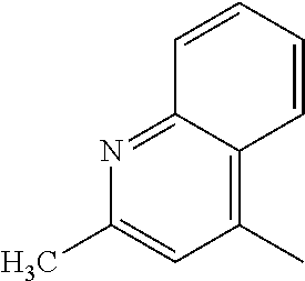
C1(C)=C2C(=NC(C)=C1)C=CC=C2
